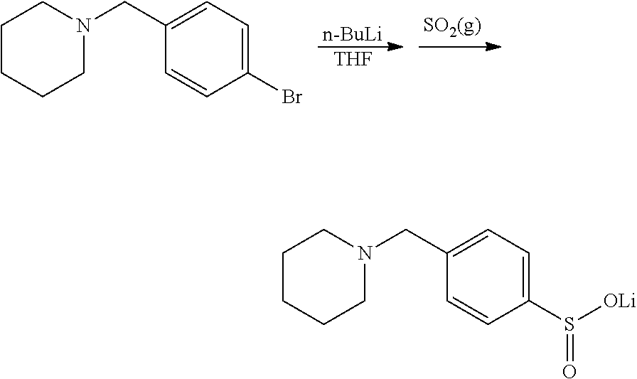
[n-BuLi].[THF].C1CCCN(CC2=CC=C(Br)C=C2)C1.C1CCCN(CC2=CC=C(S([OLi])=O)C=C2)C1
